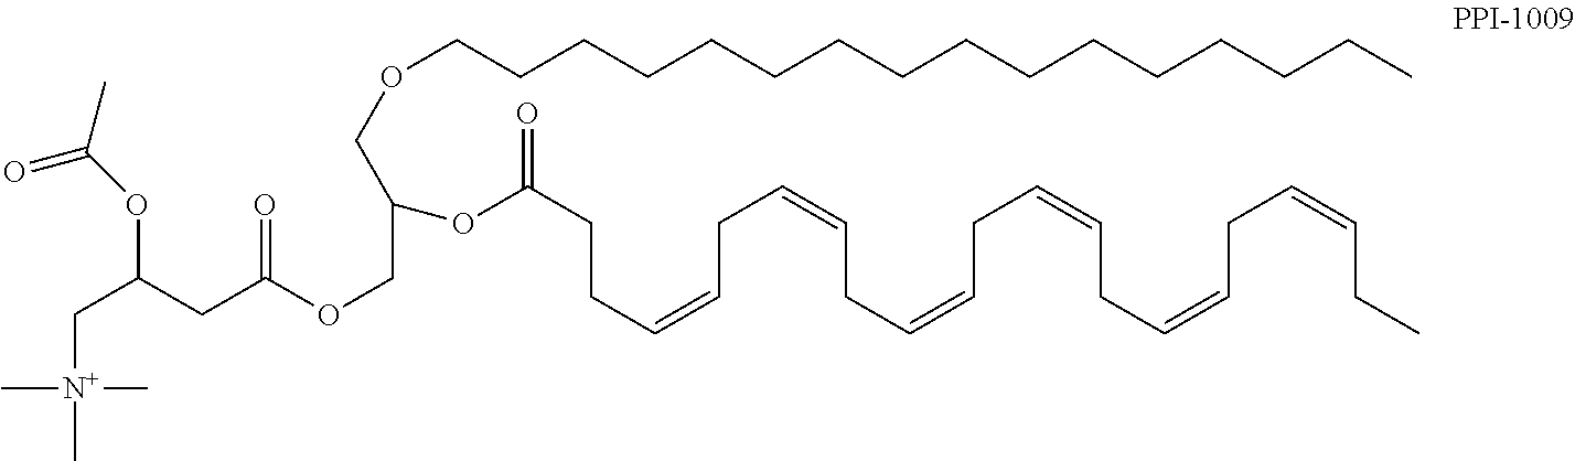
O(CCCCCCCCCCCCCCCC)CC(COC(=O)CC(OC(C)=O)C[N+](C)(C)C)OC(CCC=CCC=CCC=CCC=CCC=CCC=CCC)=O
